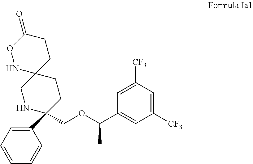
C1(C2(COC(C3=CC([CF3])=CC([CF3])=C3)C)CCC3(CN2)CCC(=O)ON3)=CC=CC=C1
